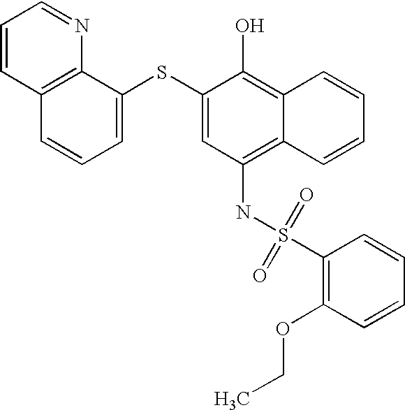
C1=CC2=C(N=C1)C(SC1=CC(NS(C3=C(OCC)C=CC=C3)(=O)=O)=C3C(=C1O)C=CC=C3)=CC=C2
